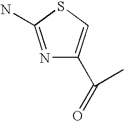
N1=C(N)SC=C1C(=O)C
